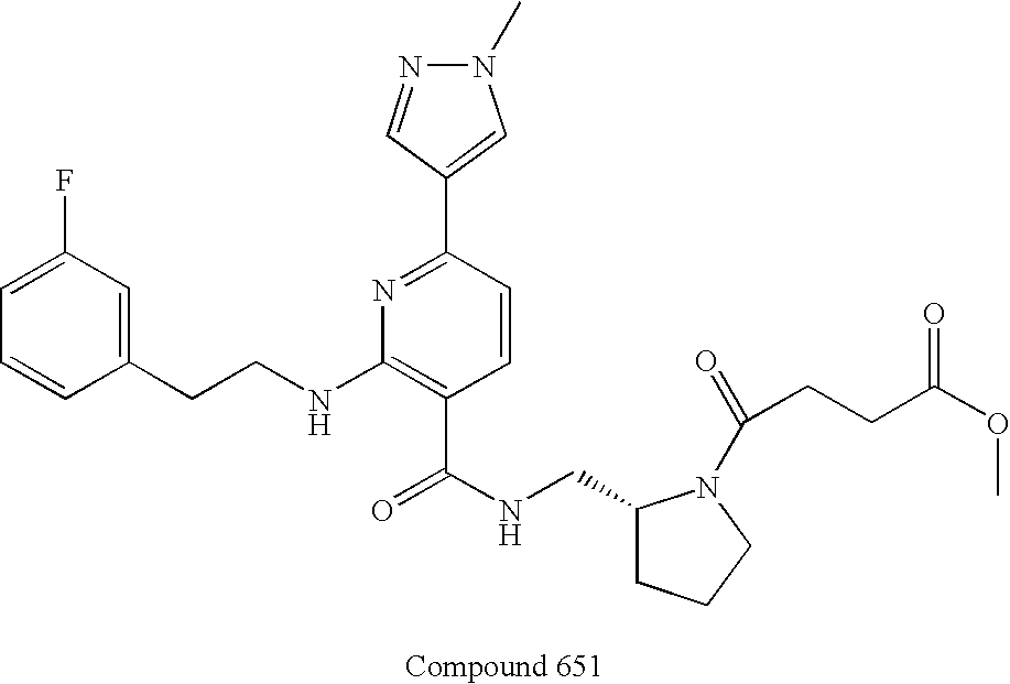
C1=CC(CCNC2=C(C(NCC3CCCN3C(=O)CCC(OC)=O)=O)C=CC(C3=CN(C)N=C3)=N2)=CC(F)=C1
